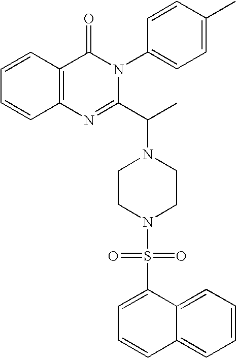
C1=CC2=C(C=C1)N=C(C(C)N1CCN(S(=O)(=O)C3=CC=CC4=CC=CC=C34)CC1)N(C1=CC=C(C)C=C1)C2=O
